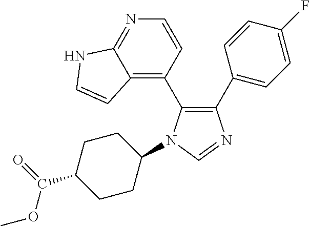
C1(C2=CC=C(F)C=C2)=C(C2=C3C(=NC=C2)NC=C3)N(C2CCC(C(=O)OC)CC2)C=N1
